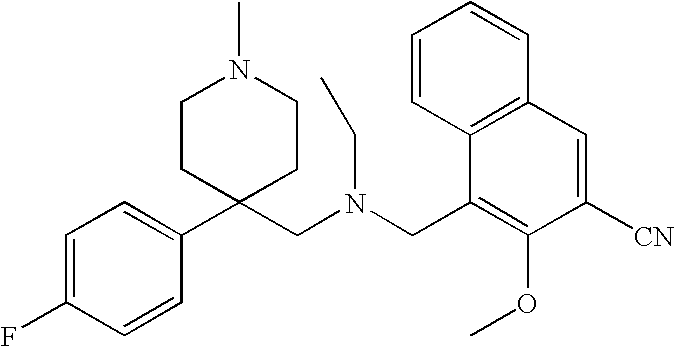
C1(C2(CN(CC3=C(OC)C([CN])=CC4=C3C=CC=C4)CC)CCN(C)CC2)=CC=C(F)C=C1
